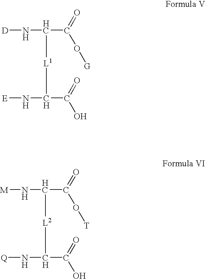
[D]NC(C(=O)O[G])[L1]C(N[E])C(=O)O.[M]NC(C(=O)O[T])[L2]C(N[Q])C(=O)O
